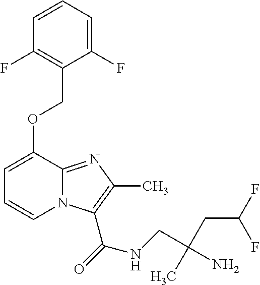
C1=C(OCC2=C(F)C=CC=C2F)C2=NC(C)=C(C(=O)NCC(N)(CC(F)F)C)N2C=C1
